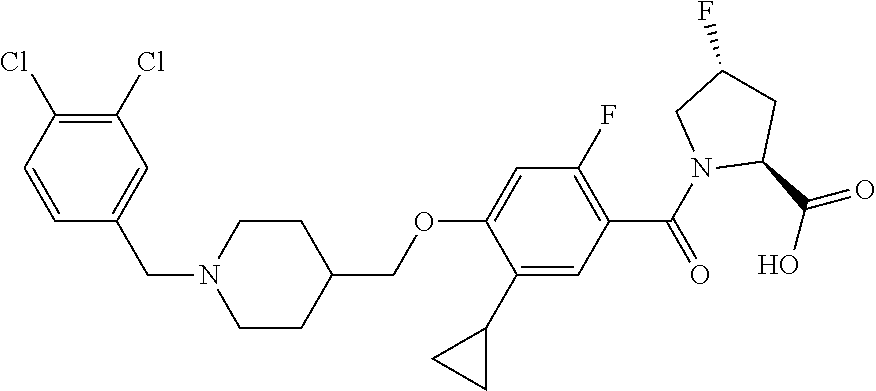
C1(C2CC2)=CC(C(N2C(C(O)=O)CC(F)C2)=O)=C(F)C=C1OCC1CCN(CC2=CC(Cl)=C(Cl)C=C2)CC1
